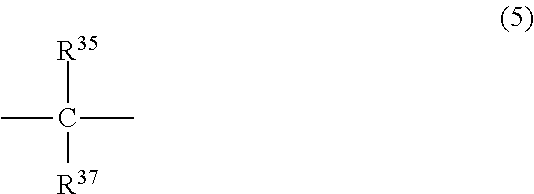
CC([R35])([R37])C
